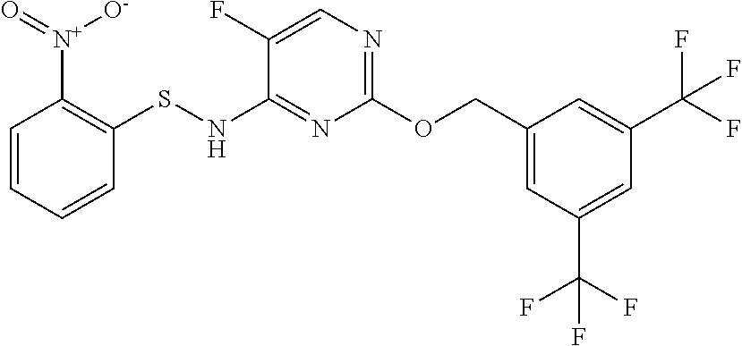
C1(F)=CN=C(OCC2=CC(C(F)(F)F)=CC(C(F)(F)F)=C2)N=C1NSC1=C([N+]([O-])=O)C=CC=C1
